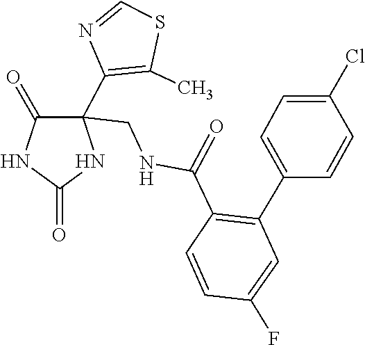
N1=CSC(C)=C1C1(CNC(C2=C(C3=CC=C(Cl)C=C3)C=C(F)C=C2)=O)C(=O)NC(=O)N1
